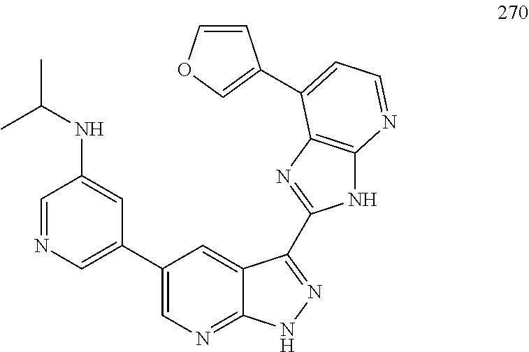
C1=NC=C(C2=CN=C3C(=C2)C(C2=NC4=C(N2)N=CC=C4C2=COC=C2)=NN3)C=C1NC(C)C
